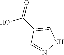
C1=NNC=C1C(O)=O
